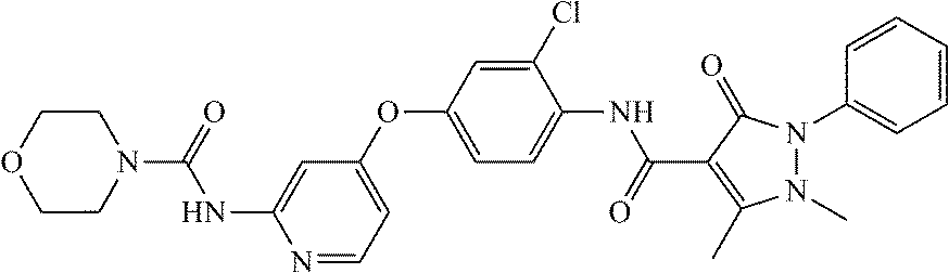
N1=CC=C(OC2=CC=C(NC(C3=C(C)N(C)N(C4=CC=CC=C4)C3=O)=O)C(Cl)=C2)C=C1NC(=O)N1CCOCC1
